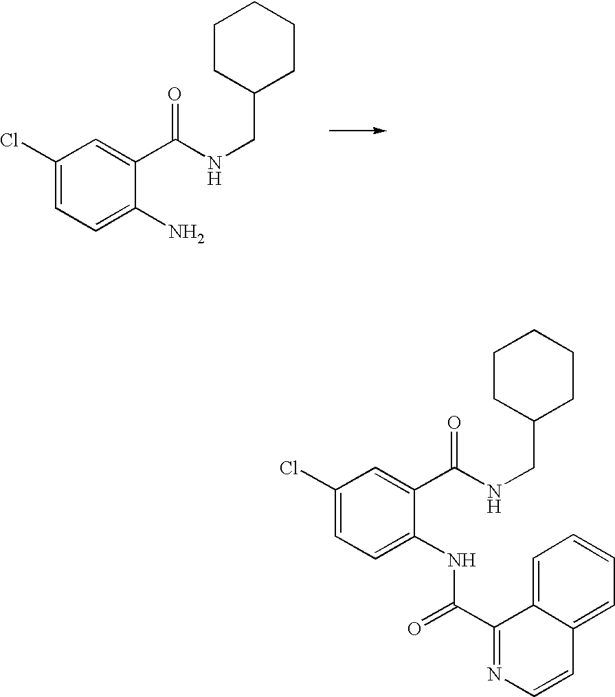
C1(Cl)=CC=C(N)C(C(NCC2CCCCC2)=O)=C1.C1(Cl)=CC=C(NC(C2=NC=CC3=CC=CC=C23)=O)C(C(NCC2CCCCC2)=O)=C1
